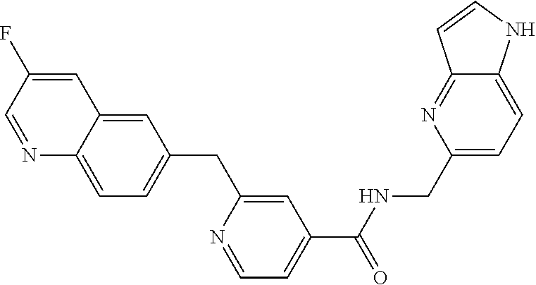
C12=CC(CC3=CC(C(NCC4=CC=C5C(=N4)C=CN5)=O)=CC=N3)=CC=C1N=CC(F)=C2
